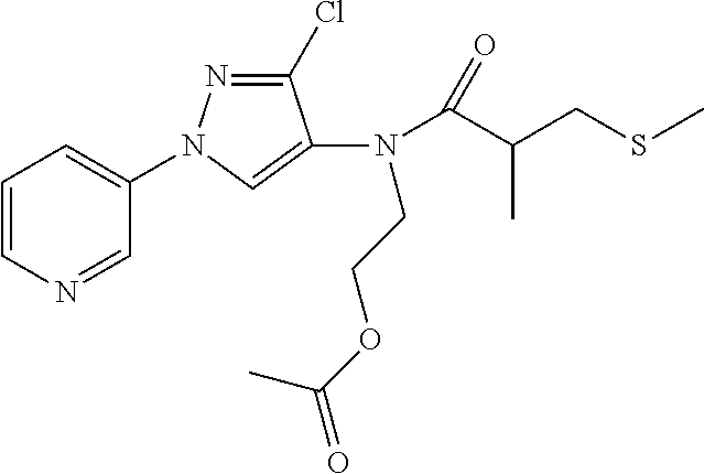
C1=CN=CC(N2N=C(Cl)C(N(C(C(CSC)C)=O)CCOC(=O)C)=C2)=C1
